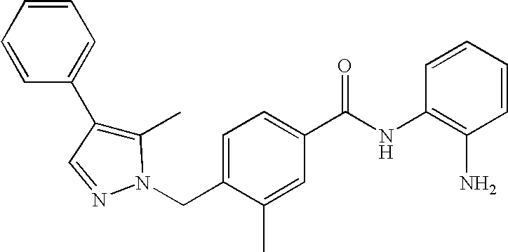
C1(C2=CC=CC=C2)=C(C)N(CC2=CC=C(C(NC3=C(N)C=CC=C3)=O)C=C2C)N=C1
